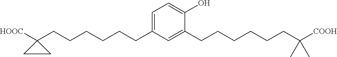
C1=C(CCCCCCC2([HOOC])CC2)C=C(CCCCCCC(C)(C)[COOH])C(O)=C1
